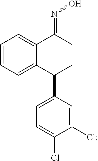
C1=CC=C2C(=C1)C(=NO)CCC2C1=CC=C(Cl)C(Cl)=C1
